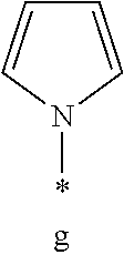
C1=CN(*)C=C1
